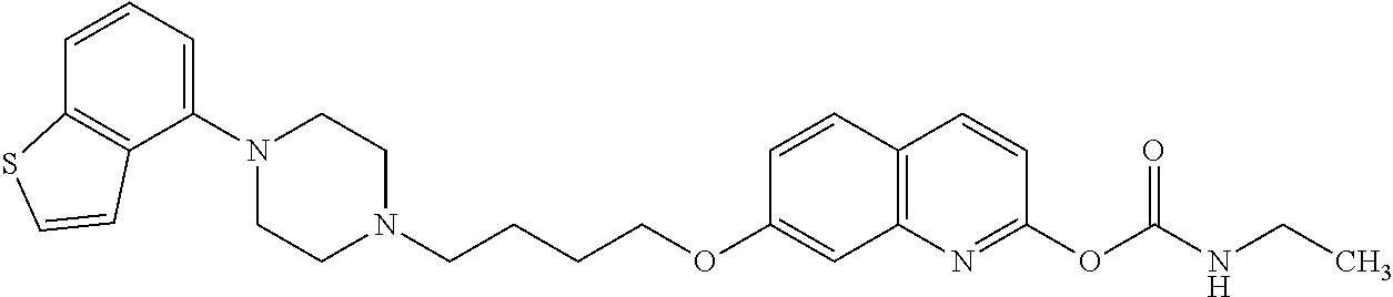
C1(N2CCN(CCCCOC3=CC4=C(C=C3)C=CC(OC(=O)NCC)=N4)CC2)=CC=CC2=C1C=CS2
